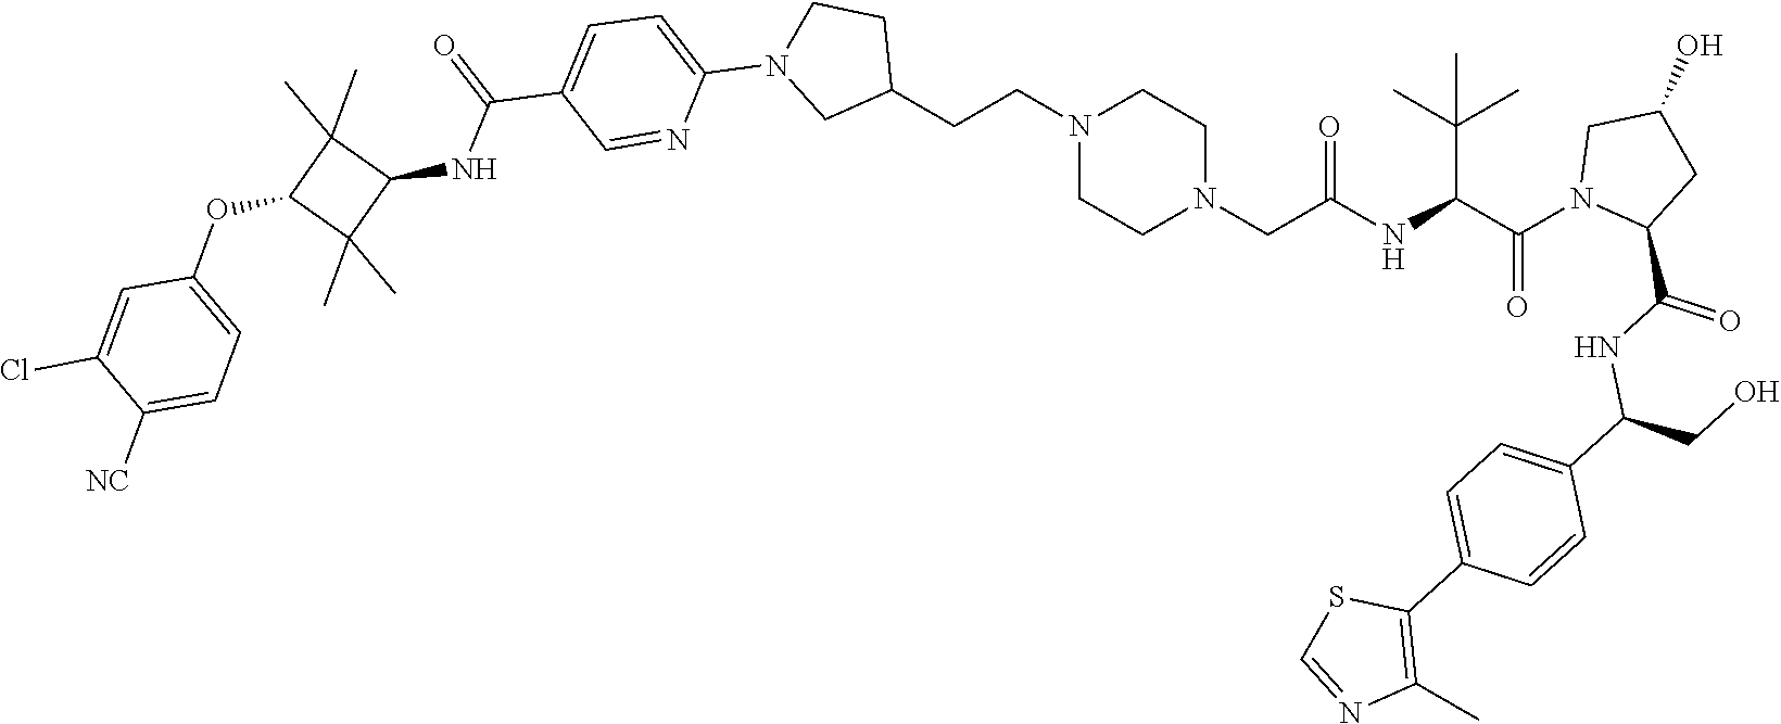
N1(CCC2CCN(C3=CC=C(C(NC4C(C)(C)C(OC5=CC=C([NC])C(Cl)=C5)C4(C)C)=O)C=N3)C2)CCN(CC(NC(C(N2C(C(=O)NC(CO)C3=CC=C(C4=C(C)N=CS4)C=C3)CC(O)C2)=O)C(C)(C)C)=O)CC1
